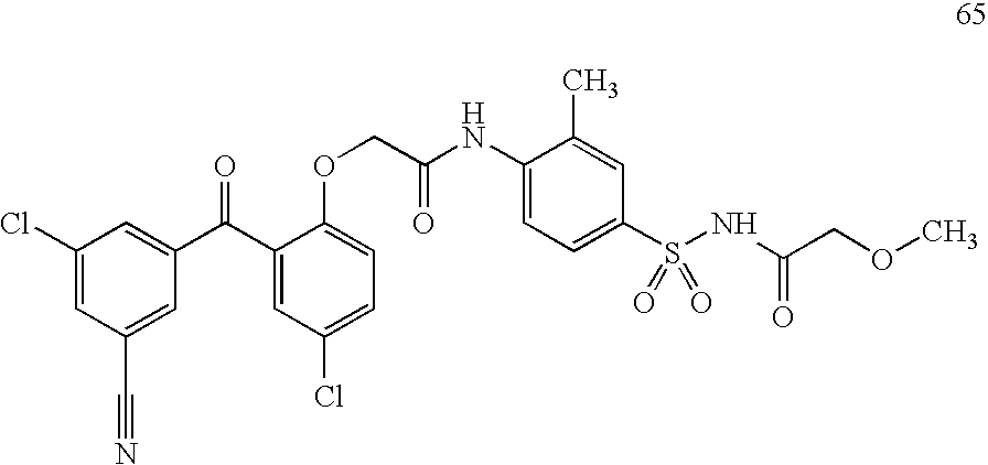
C1(Cl)=CC(C#N)=CC(C(C2=CC(Cl)=CC=C2OCC(NC2=CC=C(S(NC(COC)=O)(=O)=O)C=C2C)=O)=O)=C1
